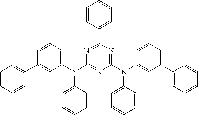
C1=CC=C(N(C2=NC(N(C3=CC(C4=CC=CC=C4)=CC=C3)C3=CC=CC=C3)=NC(C3=CC=CC=C3)=N2)C2=CC=CC=C2)C=C1C1=CC=CC=C1
